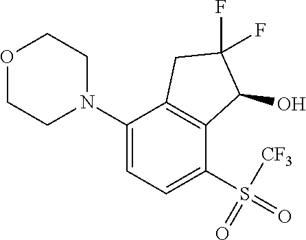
C1(N2CCOCC2)=CC=C(S(=O)(=O)[CF3])C2=C1CC(F)(F)C2O
